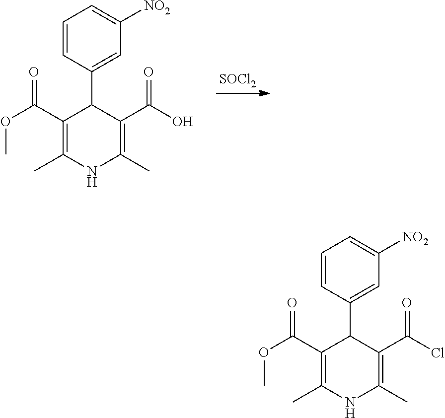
C1=CC(C2C(C(O)=O)=C(C)NC(C)=C2C(OC)=O)=CC([NO2])=C1.[SOCl2].C1=CC(C2C(C(Cl)=O)=C(C)NC(C)=C2C(OC)=O)=CC([NO2])=C1
